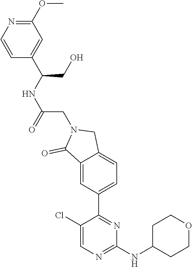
C1(NC2CCOCC2)=NC=C(Cl)C(C2=CC=C3C(=C2)C(=O)N(CC(NC(CO)C2=CC(OC)=NC=C2)=O)C3)=N1
